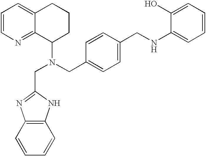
C(N(CC1=CC=C(CNC2=CC=CC=C2O)C=C1)C1CCCC2=CC=CN=C12)C1=NC2=C(N1)C=CC=C2
